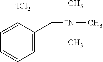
C1=C(C[N+](C)(C)C)C=CC=C1.[-ICl2]
